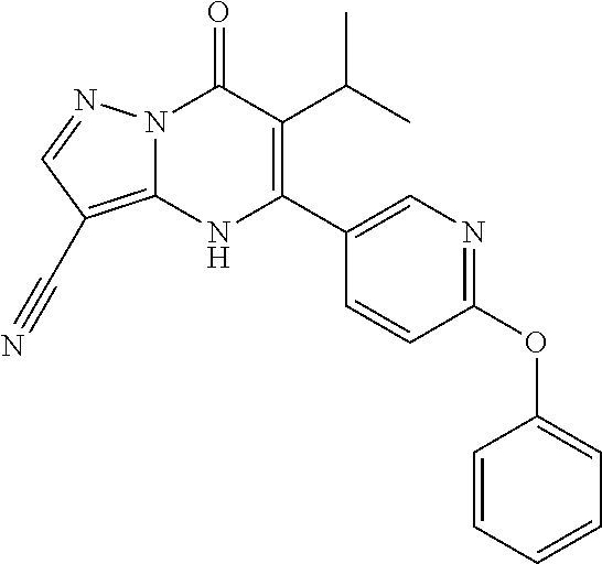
N12C(=C(C#N)C=N1)NC(C1=CN=C(OC3=CC=CC=C3)C=C1)=C(C(C)C)C2=O
